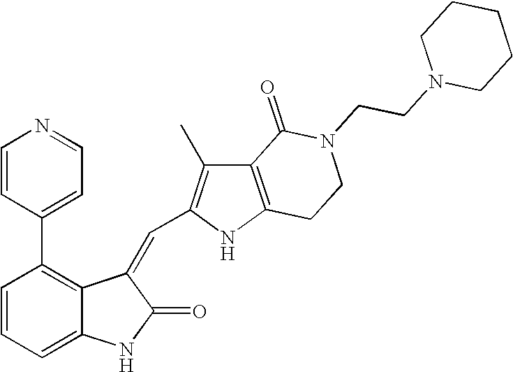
C1=CC(C2=CC=NC=C2)=C2C(=C1)NC(=O)C2=CC1=C(C)C2=C(N1)CCN(CCN1CCCCC1)C2=O
